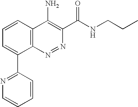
C1=CC=CC(C2=CC=CC3=C2N=NC(C(NCCC)=O)=C3N)=N1
